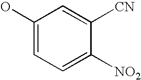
C1(O)=CC=C([NO2])C([CN])=C1
